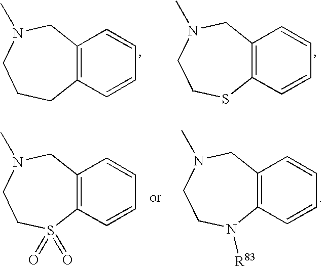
C12=C(C=CC=C1)CCCN(C)C2.C12=C(C=CC=C1)SCCN(C)C2.C12=C(C=CC=C1)S(=O)(=O)CCN(C)C2.C12=C(C=CC=C1)N([R83])CCN(C)C2
